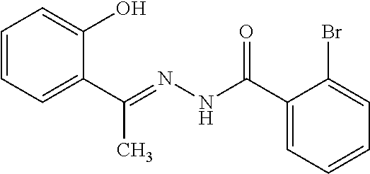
C1=CC=C(C(=NNC(C2=CC=CC=C2Br)=O)C)C(O)=C1
